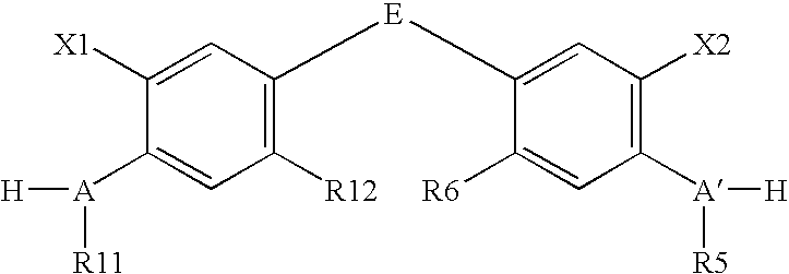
C1([X1])=CC([E]C2=CC([X2])=C([A]([R5])[H])C=C2[R6])=C([R12])C=C1[A]([H])[R11]
